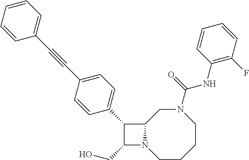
C1(CO)N2C(C1C1=CC=C(C#CC3=CC=CC=C3)C=C1)CN(C(NC1=C(F)C=CC=C1)=O)CCCC2
